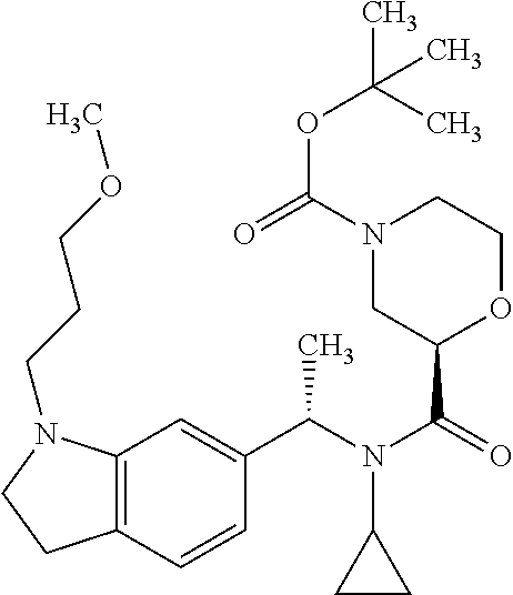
C(N(C(=O)C1OCCN(C(=O)OC(C)(C)C)C1)C1CC1)(C)C1=CC2=C(C=C1)CCN2CCCOC
